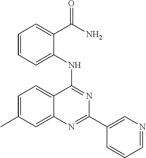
C1=C(C)C=C2C(=C1)C(NC1=CC=CC=C1C(N)=O)=NC(C1=CN=CC=C1)=N2
